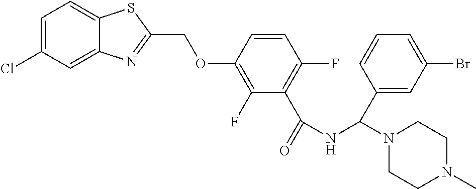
C12=CC(Cl)=CC=C1SC(COC1=C(F)C(C(=O)NC(N3CCN(C)CC3)C3=CC(Br)=CC=C3)=C(F)C=C1)=N2
